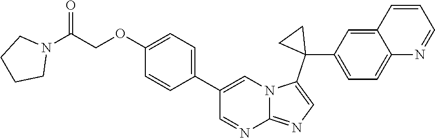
N1(C(COC2=CC=C(C3=CN4C(=NC=C4C4(C5=CC=C6C(=C5)C=CC=N6)CC4)N=C3)C=C2)=O)CCCC1
